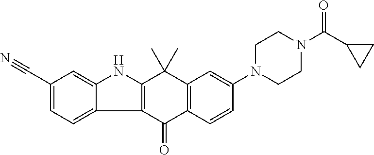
C12=C(C(=O)C3=C(C1(C)C)C=C(N1CCN(C(=O)C4CC4)CC1)C=C3)C1=CC=C(C#N)C=C1N2
